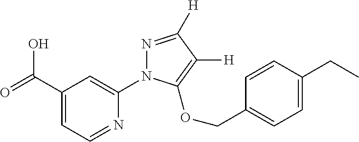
OC(C1=CC=NC(N2N=C([H])C([H])=C2OCC2=CC=C(CC)C=C2)=C1)=O
